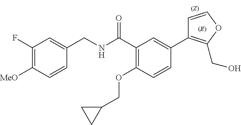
C1=CC([MeO])=C(F)C=C1CNC(C1=C(OCC2CC2)C=CC(C2=C(CO)OC=C2)=C1)=O
